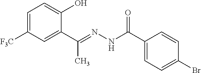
C1=C([F3C])C=C(C(C)=NNC(=O)C2=CC=C(Br)C=C2)C(O)=C1
